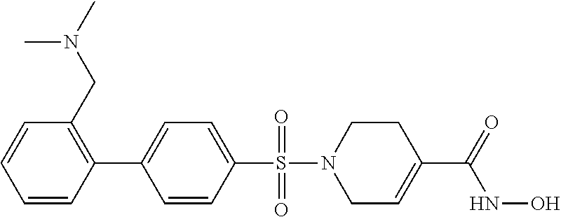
C1=CC(CN(C)C)=C(C2=CC=C(S(=O)(=O)N3CC=C(C(NO)=O)CC3)C=C2)C=C1
